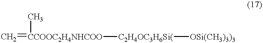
C=[CCOOC2H4NHCOO](C)[C2H4OC3H6Si(][OSi(CH3)3)3]
